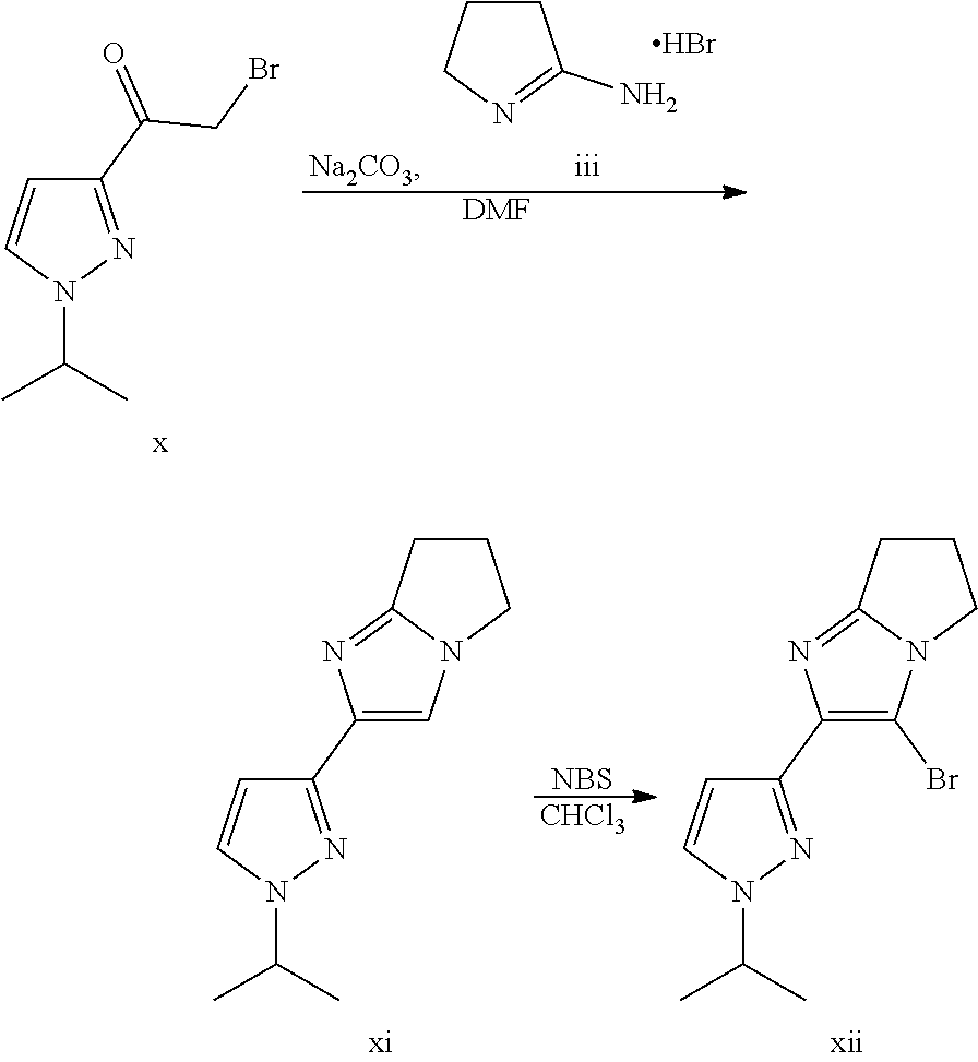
C1(C(CBr)=O)=NN(C(C)C)C=C1.C1CCN=C1N.Br.[DMF].C1(C2=CN3C(=N2)CCC3)=NN(C(C)C)C=C1.[CHCl3].[NBS].C1(C2=C(Br)N3C(=N2)CCC3)=NN(C(C)C)C=C1
